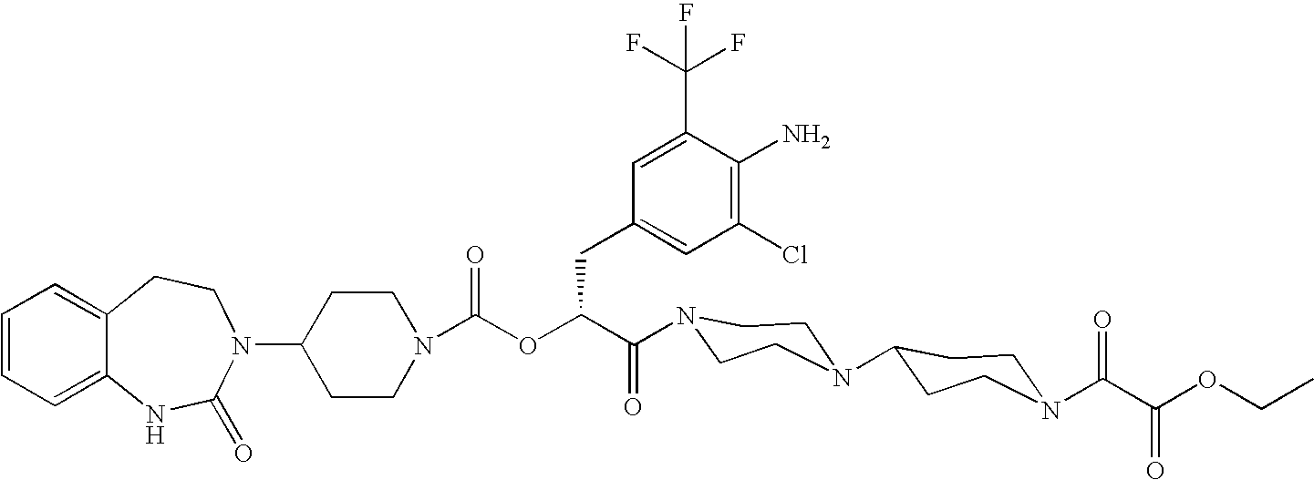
C12=CC=CC=C1NC(=O)N(C1CCN(C(OC(C(=O)N3CCN(C4CCN(C(C(OCC)=O)=O)CC4)CC3)CC3=CC(Cl)=C(N)C(C(F)(F)F)=C3)=O)CC1)CC2
